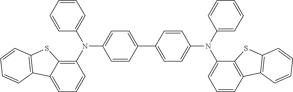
C1=C2C(=C(N(C3=CC=CC=C3)C3=CC=C(C4=CC=C(N(C5=CC=CC=C5)C5=CC=CC6=C5SC5=C6C=CC=C5)C=C4)C=C3)C=C1)SC1=C2C=CC=C1
